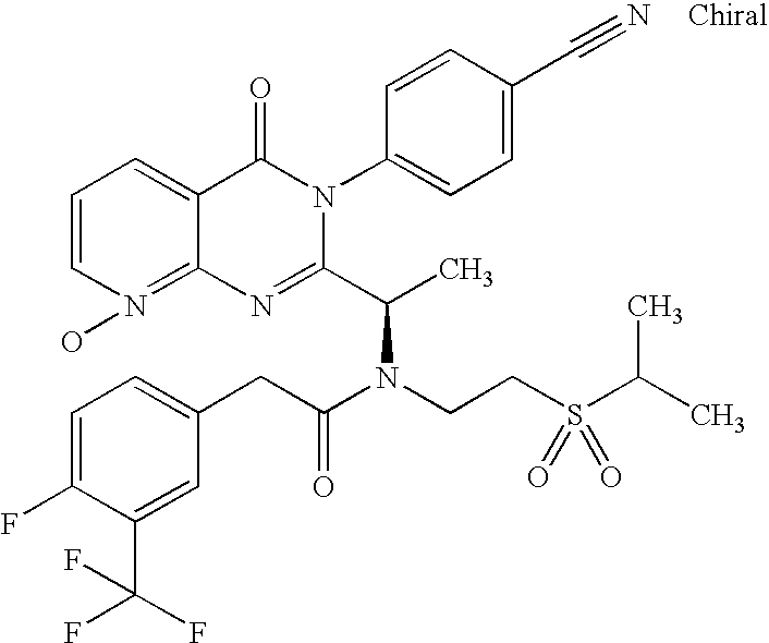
C12=N(O)C=CC=C1C(=O)N(C1=CC=C(C#N)C=C1)C(C(C)N(CCS(C(C)C)(=O)=O)C(CC1=CC=C(F)C(C(F)(F)F)=C1)=O)=N2
